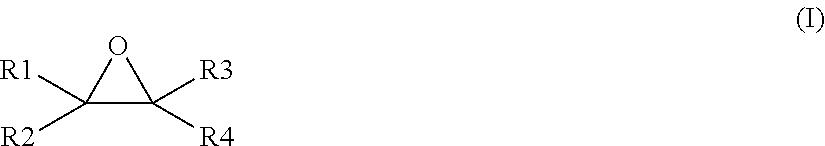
C1([R1])([R2])OC1([R3])[R4]
